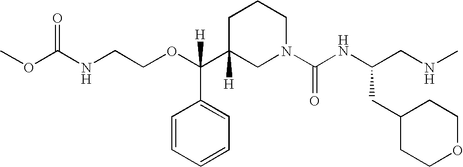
O(C(C1([H])CN(C(NC(CC2CCOCC2)CNC)=O)CCC1)(C1=CC=CC=C1)[H])CCNC(OC)=O
